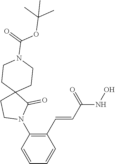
C1(C=CC(NO)=O)=C(N2C(=O)C3(CC2)CCN(C(=O)OC(C)(C)C)CC3)C=CC=C1
